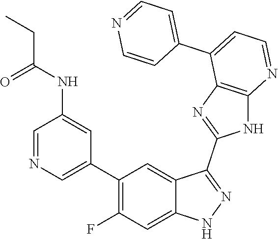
C1=NC=C(C2=C(F)C=C3C(=C2)C(C2=NC4=C(N2)N=CC=C4C2=CC=NC=C2)=NN3)C=C1NC(=O)CC
